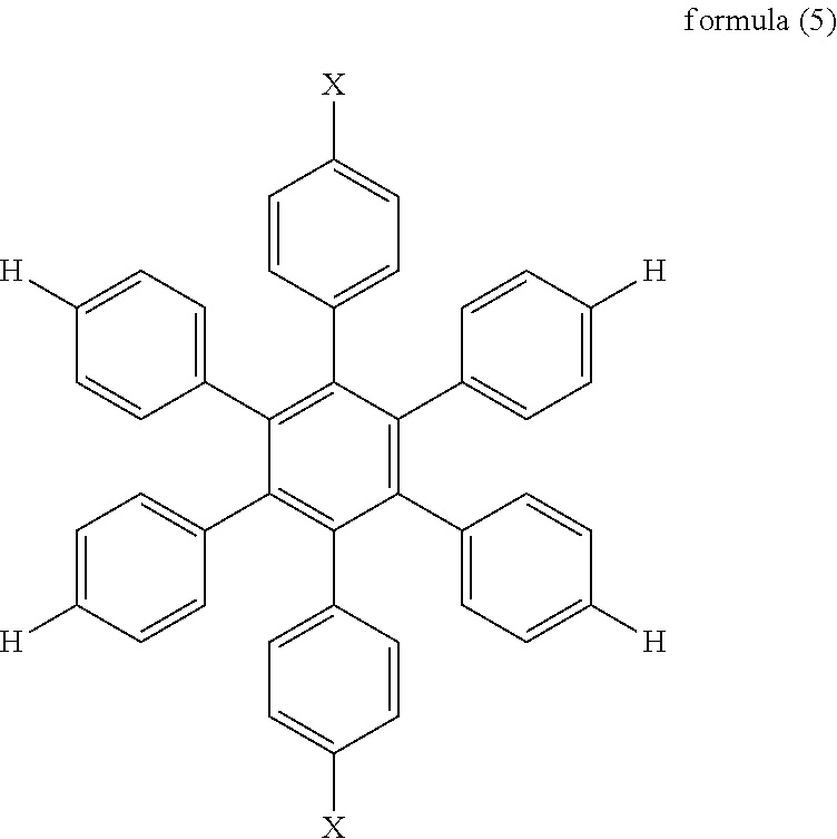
[X]C1=CC=C(C2=C(C3=CC=C([H])C=C3)C(C3=CC=C([H])C=C3)=C(C3=CC=C([X])C=C3)C(C3=CC=C([H])C=C3)=C2C2=CC=C([H])C=C2)C=C1
